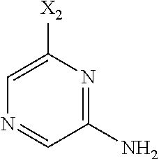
C1(N)=NC([X2])=CN=C1
